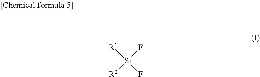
[R1][Si](F)(F)[R2]
